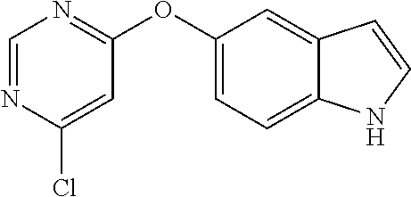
C1=NC(Cl)=CC(OC2=CC=C3C(=C2)C=CN3)=N1
